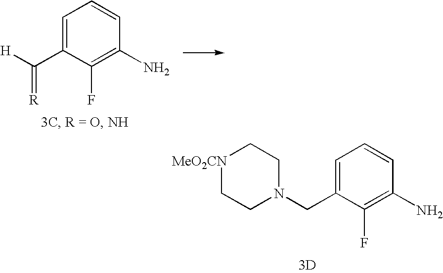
C1=C(C([H])=[R])C(F)=C(N)C=C1.C1=C(CN2CC[MeO2CN]CC2)C(F)=C(N)C=C1.[3D]
